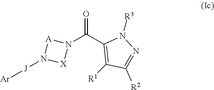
O=C(N1[A]N([J][Ar])[X]1)C1=C([R1])C([R2])=NN1[R3]
